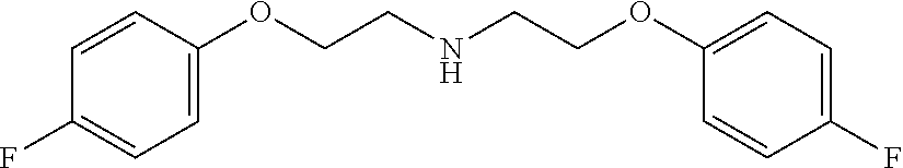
C1=CC(OCCNCCOC2=CC=C(F)C=C2)=CC=C1F
